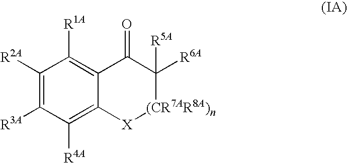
C1([R2A])=C([R3A])C([R4A])=C2C(=C1[R1A])C(=O)C([R6A])([R5A])[(CR7AR8A)n][X]2
